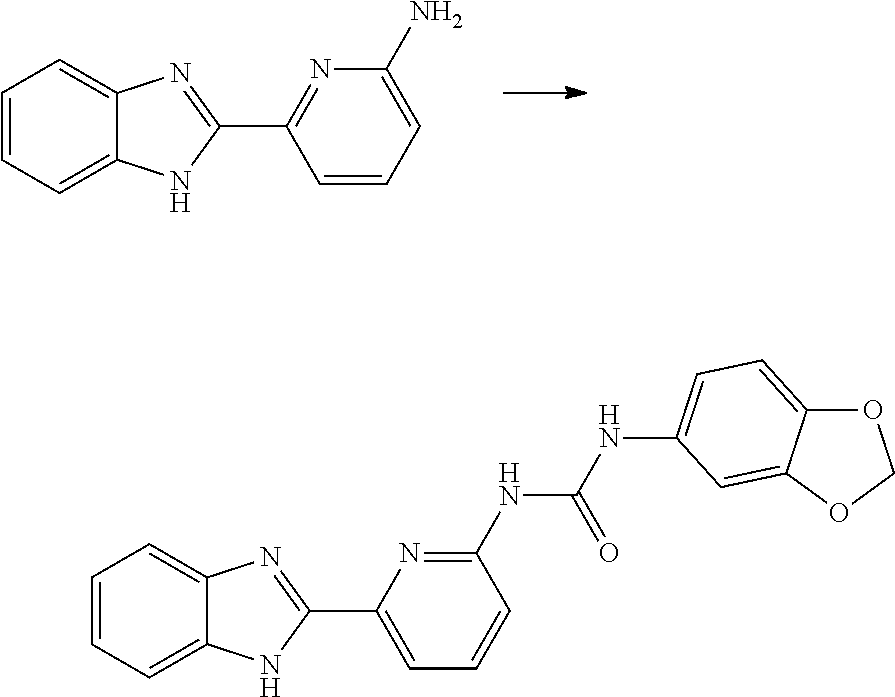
C1=CC=C2C(=C1)N=C(C1=NC(N)=CC=C1)N2.C1=CC=C2C(=C1)N=C(C1=CC=CC(NC(=O)NC3=CC=C4OCOC4=C3)=N1)N2
